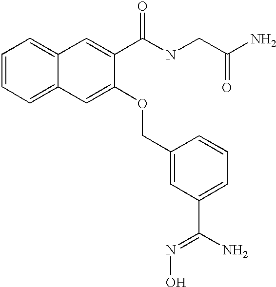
C1=CC=C2C(=C1)C=C(C(NCC(N)=O)=O)C(OCC1=CC(C(N)=NO)=CC=C1)=C2
